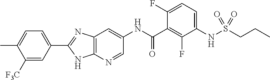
CC1=CC=C(C2=NC3=C(N2)N=CC(NC(C2=C(F)C(NS(CCC)(=O)=O)=CC=C2F)=O)=C3)C=C1[F3C]
